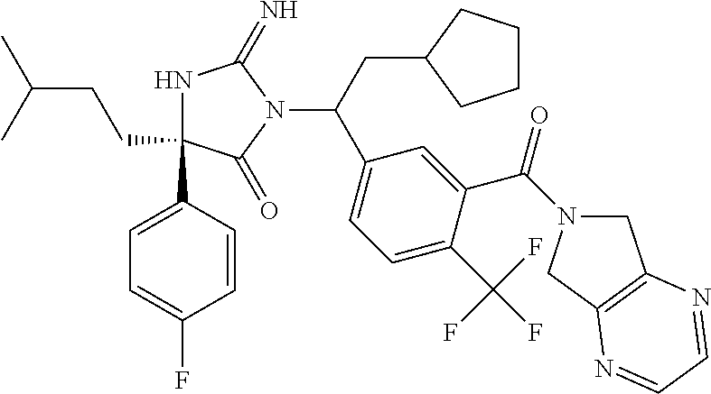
N1C(C2=CC=C(F)C=C2)(CCC(C)C)C(=O)N(C(CC2CCCC2)C2=CC=C(C(F)(F)F)C(C(=O)N3CC4=C(C3)N=CC=N4)=C2)C1=N
